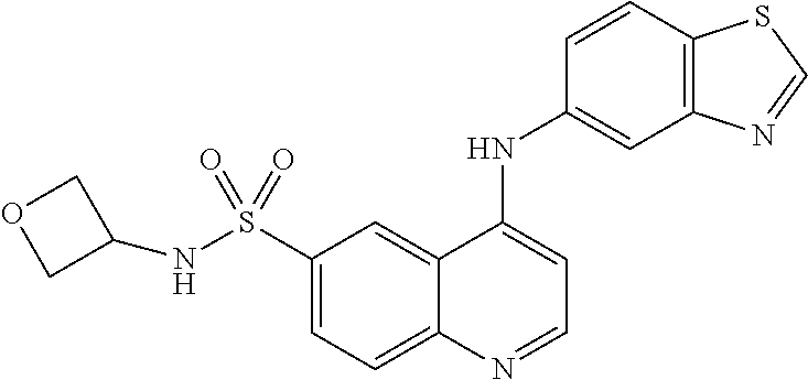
N(S(C1=CC=C2C(=C1)C(NC1=CC3=C(C=C1)SC=N3)=CC=N2)(=O)=O)C1COC1
